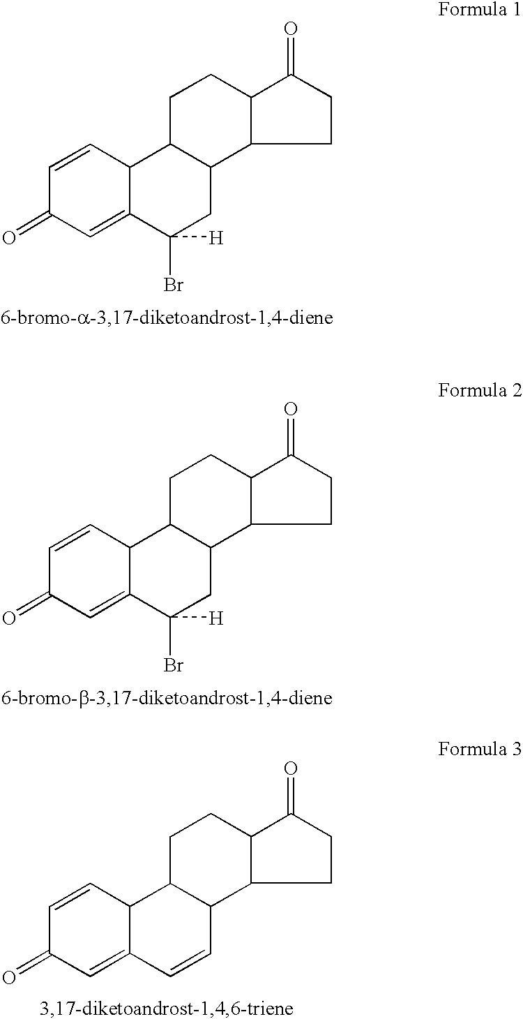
C1=CC2C(=CC1=O)C(Br)([H])CC1C2CCC2C1CCC2=O.C1=CC2C(=CC1=O)C(Br)([H])CC1C2CCC2C1CCC2=O.C1=CC2C(=CC1=O)C=CC1C2CCC2C1CCC2=O
